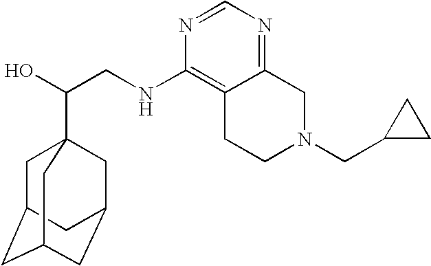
C(CNC1=C2C(=NC=N1)CN(CC1CC1)CC2)(O)C12CC3CC(CC(C1)C3)C2
